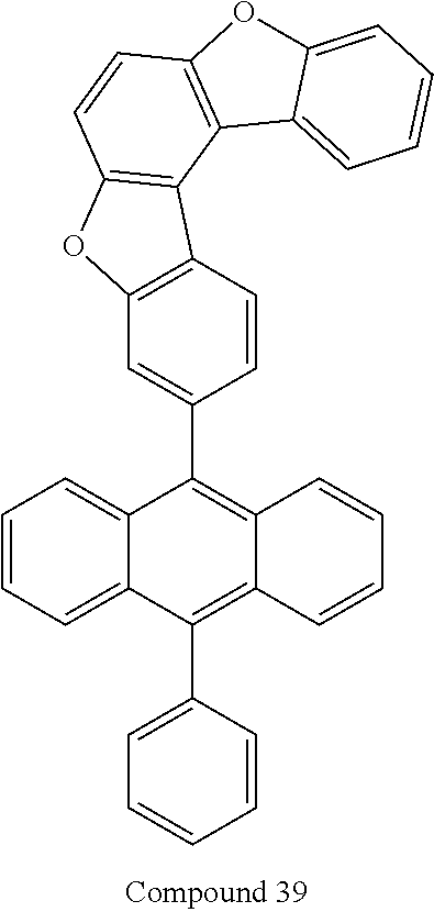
C1=CC=C2C(=C1)C(C1=CC3=C(C=C1)C1=C(O3)C=CC3=C1C1=CC=CC=C1O3)=C1C(=C2C2=CC=CC=C2)C=CC=C1
